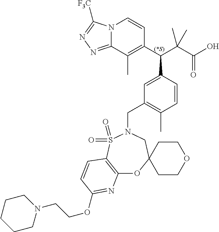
N12C(=NN=C1[F3C])C(C)=C(C(C(C(O)=O)(C)C)C1=CC(CN3CC4(CCOCC4)OC4=C(S3(=O)=O)C=CC(OCCN3CCCCC3)=N4)=C(C)C=C1)C=C2
